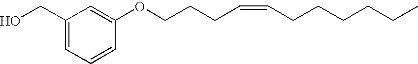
C1(CO)=CC=CC(OCCCC=CCCCCCC)=C1
